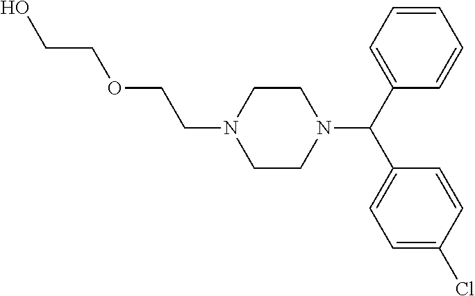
C(COCCN1CCN(C(C2=CC=CC=C2)C2=CC=C(Cl)C=C2)CC1)O
